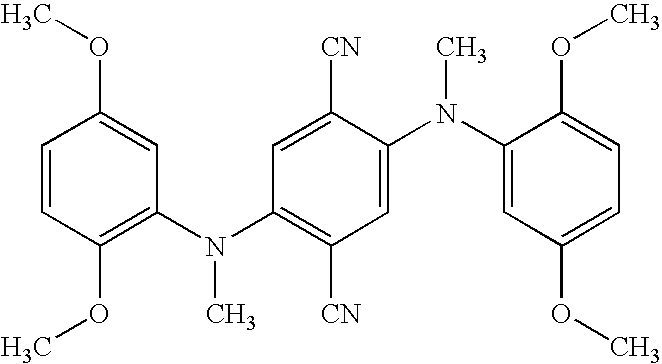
C1=CC(OC)=CC(N(C2=C([CN])C=C(N(C3=CC(OC)=CC=C3OC)C)C([CN])=C2)C)=C1OC
